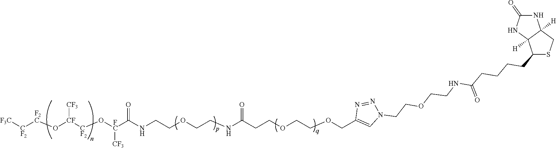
[F3C][CF2][F2C]O[CF]([CF2]O[FC]([CF3])C(NCCOCCNC(CCOCCOCC1=CN(CCOCCNC(CCCCC2SCC3([H])C2([H])NC(=O)N3)=O)N=N1)=O)=O)[CF3]
